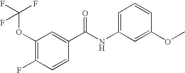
O(C1=C(F)C=CC(C(NC2=CC=CC(OC)=C2)=O)=C1)C(F)(F)F
